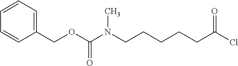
C1=CC=C(COC(N(CCCCCC(=O)Cl)C)=O)C=C1
